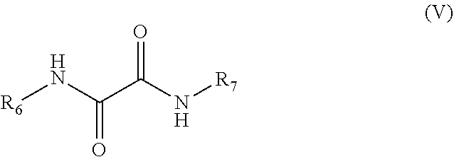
[R6]NC(C(N[R7])=O)=O
